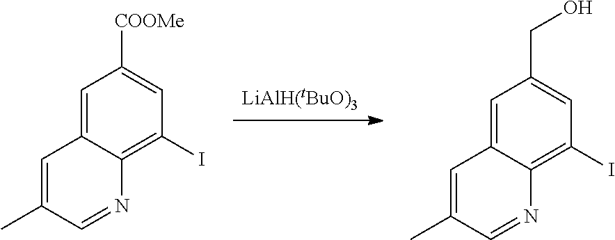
C1=C2C(=C(I)C=C1CO)N=CC(C)=C2.C1=C2C(=C(I)C=C1[COOMe])N=CC(C)=C2
